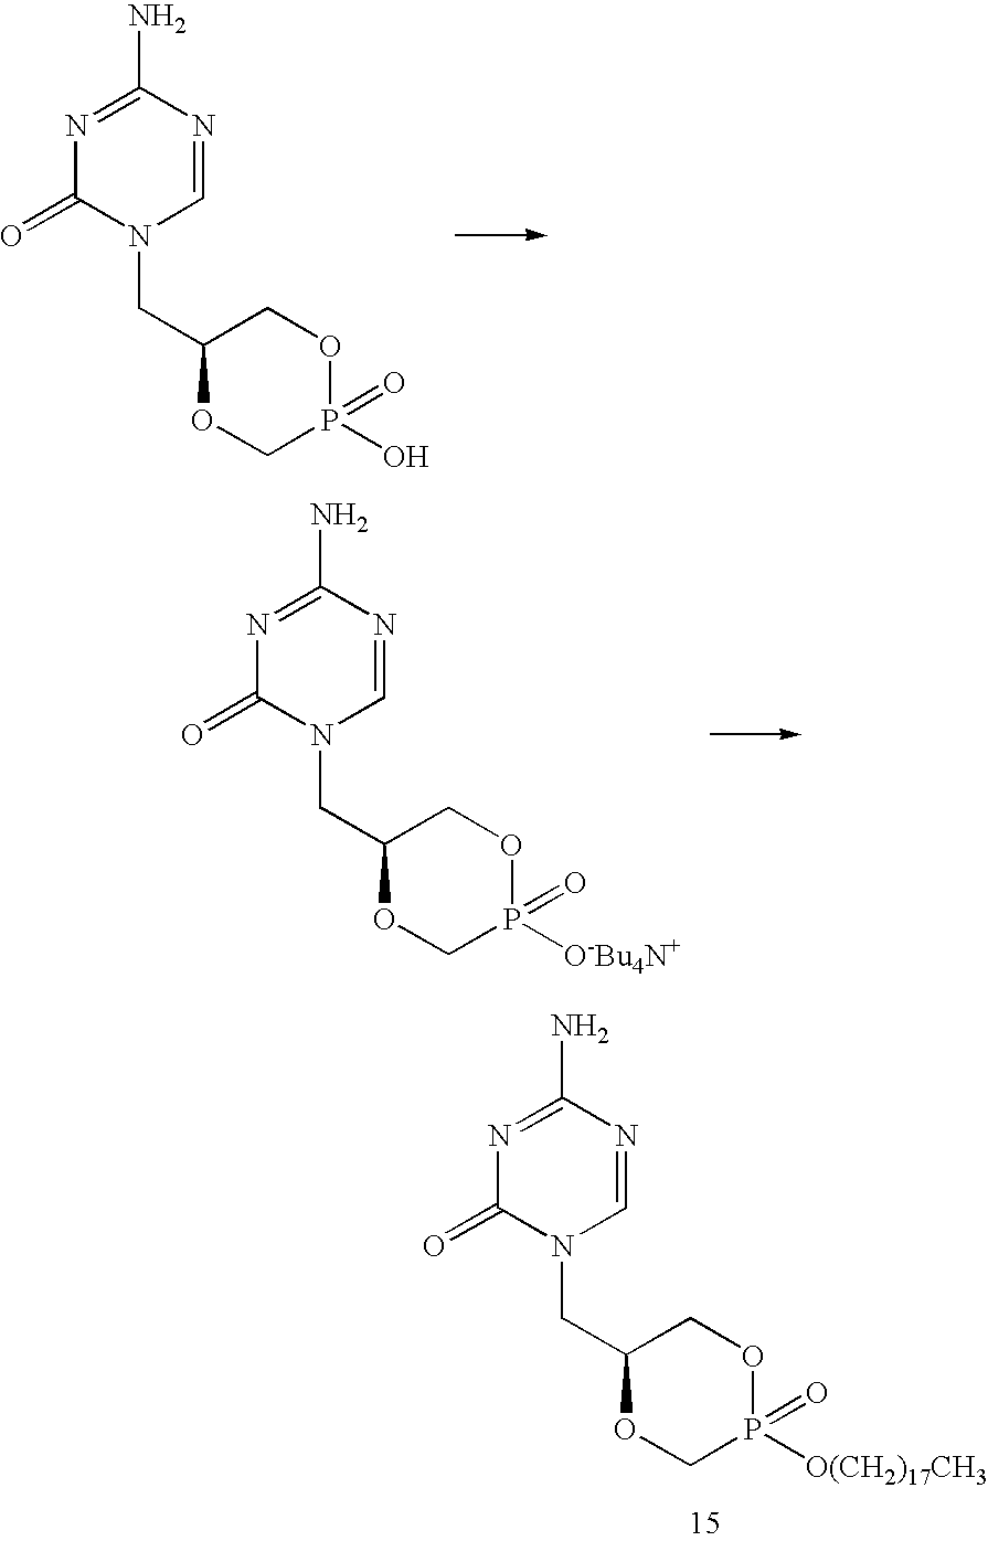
N1=C(N)N=CN(CC2OCP(O)(=O)OC2)C1=O.N1=C(N)N=CN(CC2OCP([O-Bu4N+])(=O)OC2)C1=O.N1=C(N)N=CN(CC2OCP([O(CH2)17CH3])(=O)OC2)C1=O
